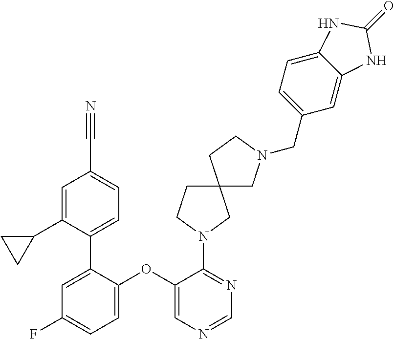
C1(OC2=CN=CN=C2N2CC3(CC2)CN(CC2=CC=C4C(=C2)NC(=O)N4)CC3)=CC=C(F)C=C1C1=CC=C(C#N)C=C1C1CC1
